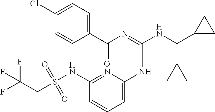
C1(Cl)=CC=C(C(N=C(NC(C2CC2)C2CC2)NC2=CC=CC(NS(CC(F)(F)F)(=O)=O)=N2)=O)C=C1
